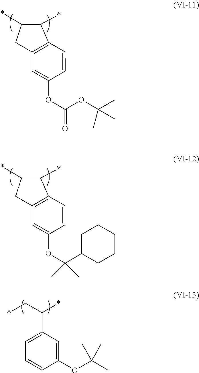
C1(C(*)C*)=CC=CC(OC(C)(C)C)=C1.C1(*)C(*)C2=C(C1)C=C(OC(OC(C)(C)C)=O)C=C2.C1(*)C(*)C2=C(C1)C=C(OC(C1CCCCC1)(C)C)C=C2
